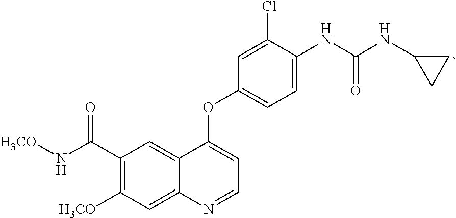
C1(C(N[H3CO])=O)=C([H3CO])C=C2C(=C1)C(OC1=CC=C(NC(NC3CC3)=O)C(Cl)=C1)=CC=N2
